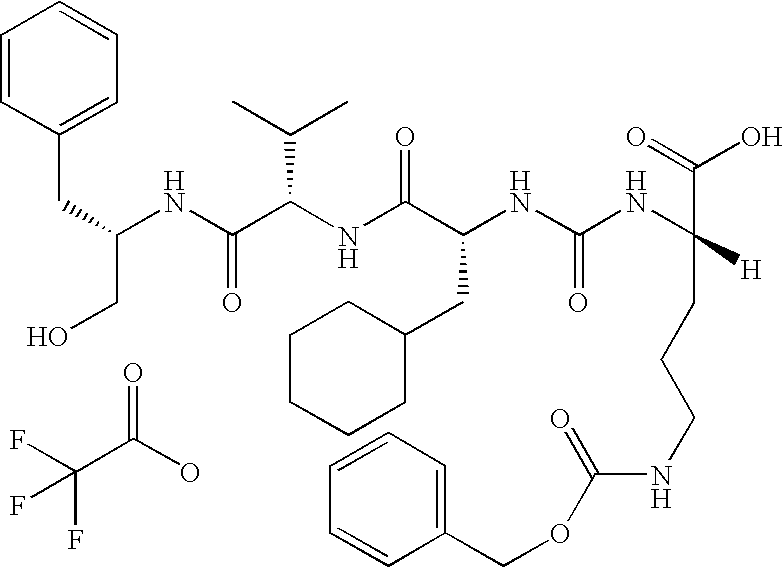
N(C(C(NC(NC(CCCNC(OCC1=CC=CC=C1)=O)([H])C(=O)O)=O)CC1CCCCC1)=O)C(C(NC(CC1=CC=CC=C1)CO)=O)C(C)C.FC(C(O)=O)(F)F
